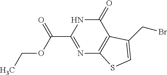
C1(=O)NC(C(=O)OCC)=NC2=C1C(CBr)=CS2
